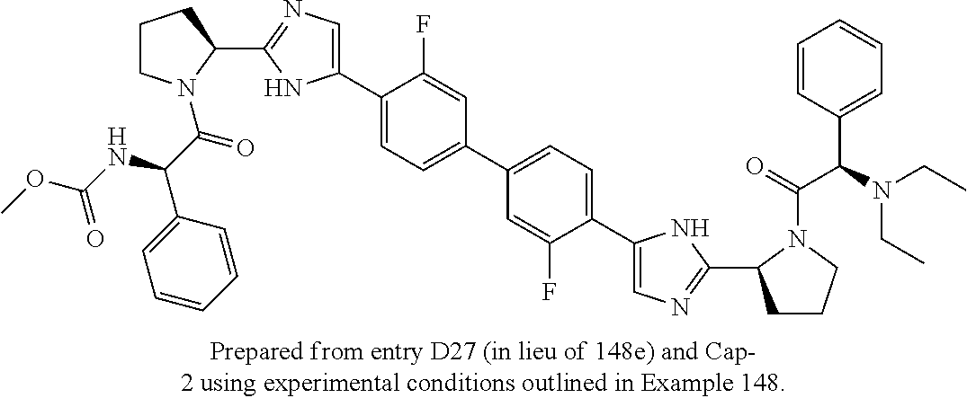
C1CN(C(C(C2=CC=CC=C2)NC(OC)=O)=O)C(C2=NC=C(C3=CC=C(C4=CC=C(C5=CN=C(C6CCCN6C(=O)C(N(CC)CC)C6=CC=CC=C6)N5)C(F)=C4)C=C3F)N2)C1
